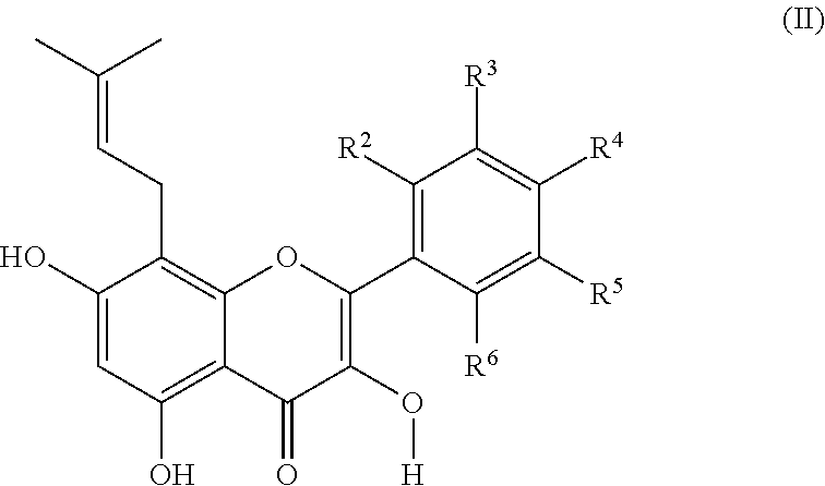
C1(O)=CC(O)=C2C(=C1CC=C(C)C)OC(C1=C([R2])C([R3])=C([R4])C([R5])=C1[R6])=C(O[H])C2=O
